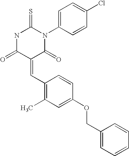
N1C(=O)C(=CC2=C(C)C=C(OCC3=CC=CC=C3)C=C2)C(=O)N(C2=CC=C(Cl)C=C2)C1=S
